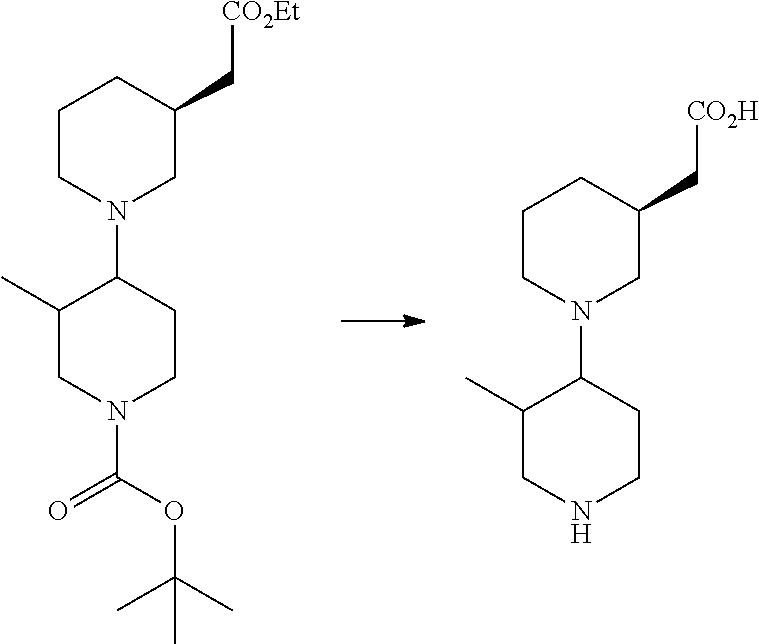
C1CN(C2C(C)CN(C(OC(C)(C)C)=O)CC2)CC(C[CO2Et])C1.C1CN(C2C(C)CNCC2)CC(C[CO2H])C1
